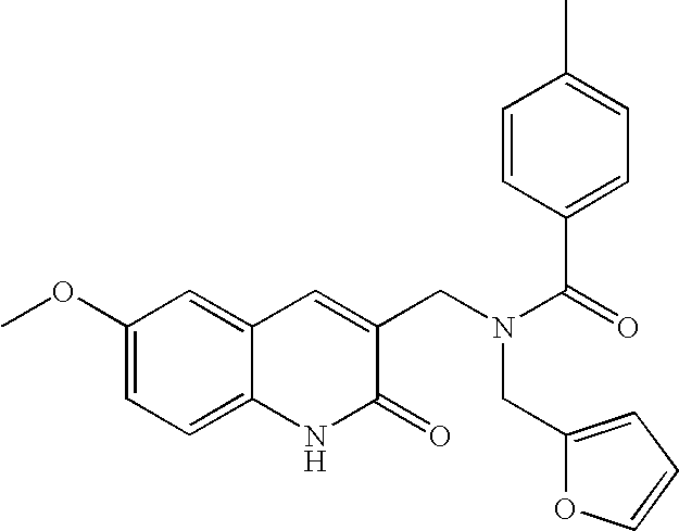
C1(OC)=CC=C2C(=C1)C=C(CN(C(=O)C1=CC=C(C)C=C1)CC1=CC=CO1)C(=O)N2
